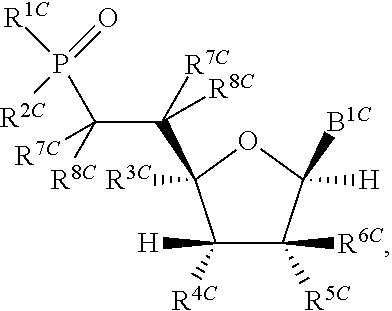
C1([H])([R4C])C([R6C])([R5C])C([B1C])([H])OC1([R3C])C(C([R8C])([R7C])P(=O)([R2C])[R1C])([R8C])[R7C]
